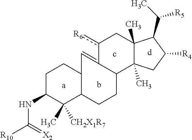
C1C(NC(=[X2])[R10])C(C)([CH2X1R7])C2C(C1)C=C1C(CC2)C2(C)C(C)(Cc1[R6])C(C(C)[R5])C([R4])C2
